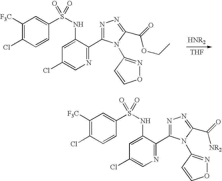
C1([F3C])=C(Cl)C=CC(S(NC2=CC(Cl)=CN=C2C2=NN=C(C(=O)OCC)N2C2=NOC=C2)(=O)=O)=C1.[THF].C1([F3C])=C(Cl)C=CC(S(NC2=CC(Cl)=CN=C2C2=NN=C(C(=O)[NR2])N2C2=NOC=C2)(=O)=O)=C1
